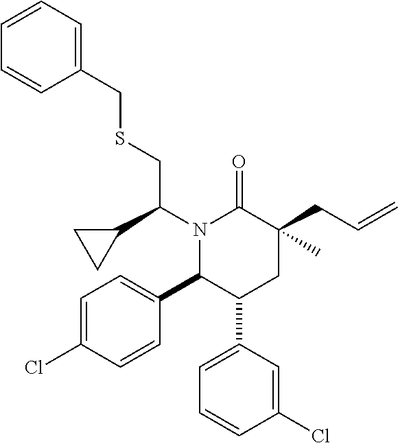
C1(C(CSCC2=CC=CC=C2)N2C(C3=CC=C(Cl)C=C3)C(C3=CC=CC(Cl)=C3)CC(C)(CC=C)C2=O)CC1
